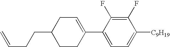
C1(F)=C(F)C(C2=CCC(CCC=C)CC2)=CC=C1[C9H19]
